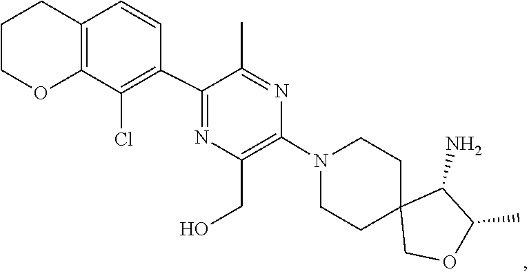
C1C2(COC(C)C2N)CCN(C2=C(CO)N=C(C3=C(Cl)C4=C(C=C3)CCCO4)C(C)=N2)C1
